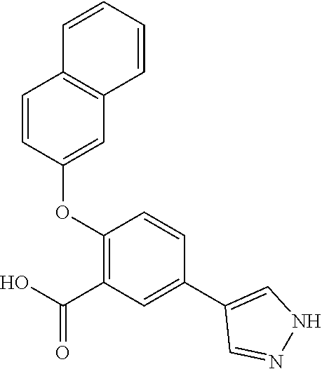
C1=CC(OC2=C(C(O)=O)C=C(C3=CNN=C3)C=C2)=CC2=C1C=CC=C2
